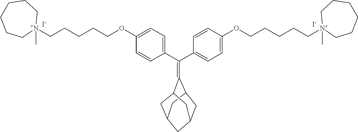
C(C1=CC=C(OCCCCC[N+]2(C)CCCCCC2)C=C1)(C1=CC=C(OCCCCC[N+]2(C)CCCCCC2)C=C1)=C1C2CC3CC1CC(C2)C3.[I-].[I-]
